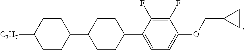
C1(F)=C(F)C(C2CCC(C3CCC([C3H7])CC3)CC2)=CC=C1OCC1CC1
